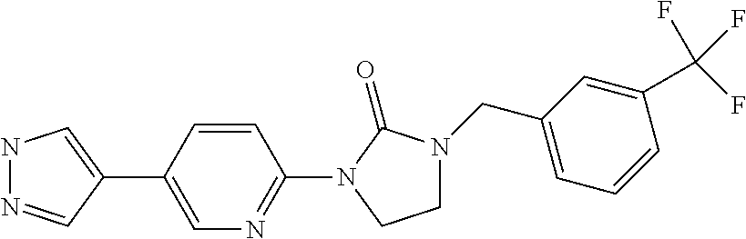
N1N=CC(C2=CN=C(N3C(=O)N(CC4=CC=CC(C(F)(F)F)=C4)CC3)C=C2)=C1
